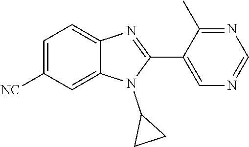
C1=C([NC])C=C2C(=C1)N=C(C1=CN=CN=C1C)N2C1CC1
